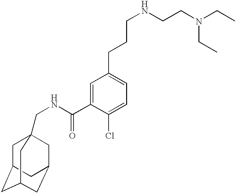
C1C2CC3CC(CC1(CNC(C1=CC(CCCNCCN(CC)CC)=CC=C1Cl)=O)C3)C2
